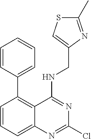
C1=CC=CC=C1C1=C2C(=CC=C1)N=C(Cl)N=C2NCC1=CSC(C)=N1
